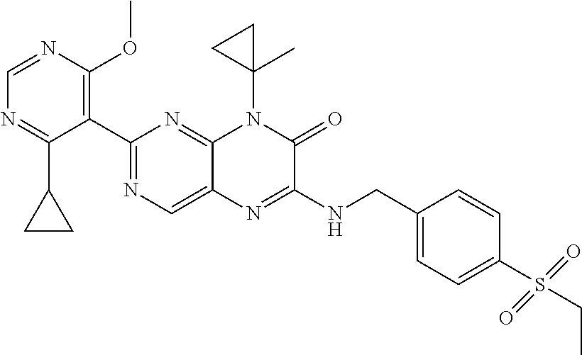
C1(C2=NC=C3C(=N2)N(C2(C)CC2)C(=O)C(NCC2=CC=C(S(CC)(=O)=O)C=C2)=N3)=C(OC)N=CN=C1C1CC1
